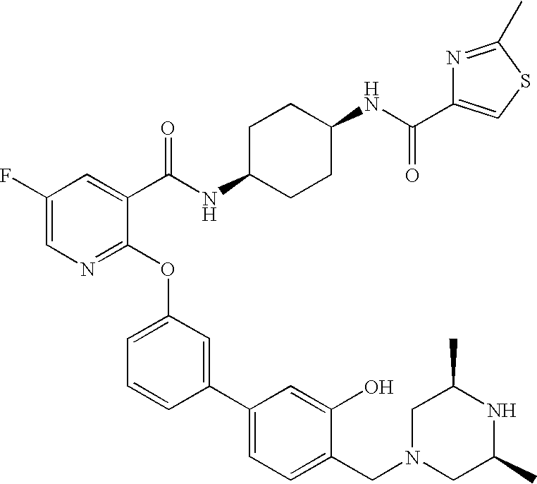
C1(F)=CN=C(OC2=CC=CC(C3=CC=C(CN4CC(C)NC(C)C4)C(O)=C3)=C2)C(C(NC2CCC(NC(=O)C3=CSC(C)=N3)CC2)=O)=C1
